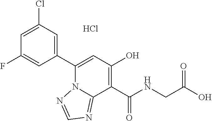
C1(F)=CC(C2=CC(O)=C(C(NCC(O)=O)=O)C3=NC=NN23)=CC(Cl)=C1.Cl
